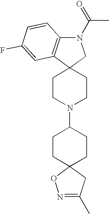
C1CN(C2CCC3(CC2)ON=C(C)C3)CCC12CN(C(=O)C)C1=C2C=C(F)C=C1
